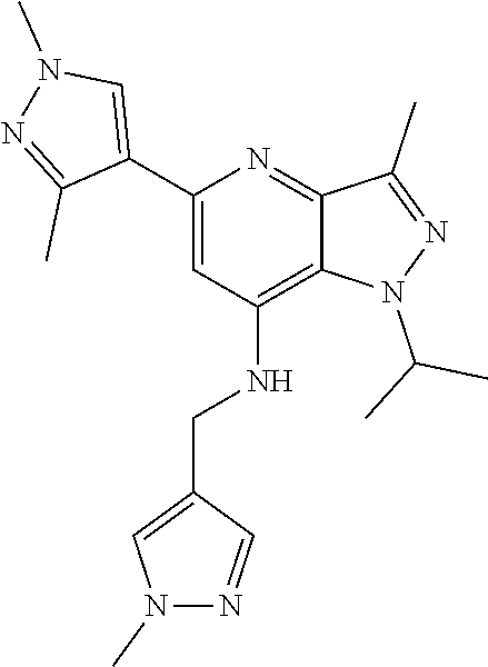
N1(C(C)C)N=C(C)C2=NC(C3=CN(C)N=C3C)=CC(NCC3=CN(C)N=C3)=C12
